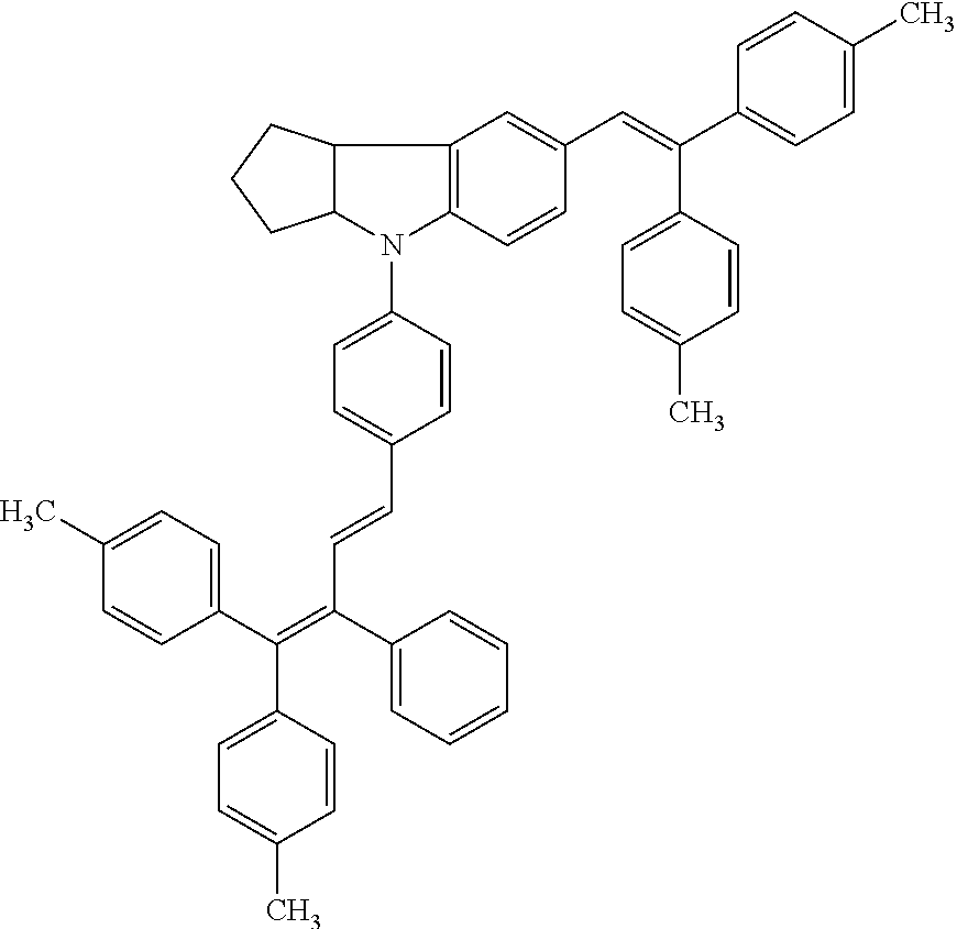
C12C(N(C3=CC=C(C=CC(=C(C4=CC=C(C)C=C4)C4=CC=C(C)C=C4)C4=CC=CC=C4)C=C3)C3=C1C=C(C=C(C1=CC=C(C)C=C1)C1=CC=C(C)C=C1)C=C3)CCC2
